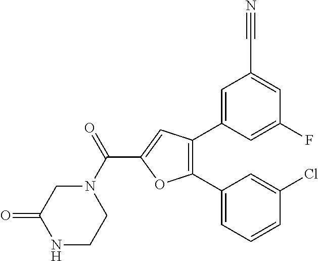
C1(C2=CC=CC(Cl)=C2)=C(C2=CC(C#N)=CC(F)=C2)C=C(C(N2CC(=O)NCC2)=O)O1
